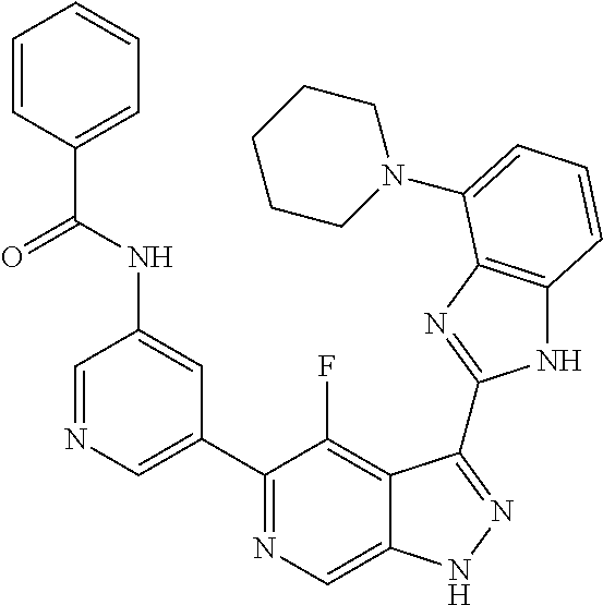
C1=NC=C(C2=NC=C3C(=C2F)C(C2=NC4=C(N2)C=CC=C4N2CCCCC2)=NN3)C=C1NC(C1=CC=CC=C1)=O
